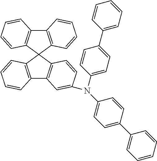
C12=C(C3(C4=C1C=CC=C4)C1=C(C4=C3C=CC(N(C3=CC=C(C5=CC=CC=C5)C=C3)C3=CC=C(C5=CC=CC=C5)C=C3)=C4)C=CC=C1)C=CC=C2
